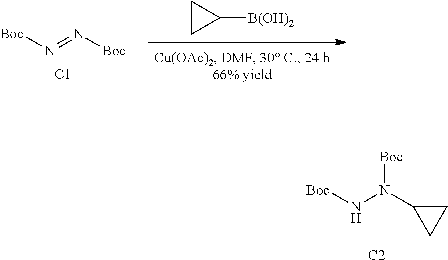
[C2].[Boc]NN(C1CC1)[Boc].C1CC1[B(OH)2].[C1].[Boc]N=N[Boc]
